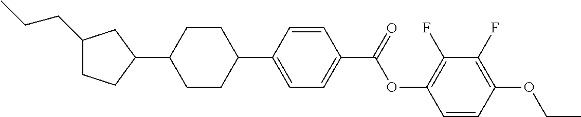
C1(CCC)CCC(C2CCC(C3=CC=C(C(OC4=C(F)C(F)=C(OCC)C=C4)=O)C=C3)CC2)C1
